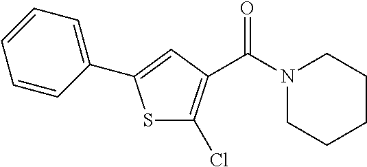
S1C(Cl)=C(C(N2CCCCC2)=O)C=C1C1=CC=CC=C1
